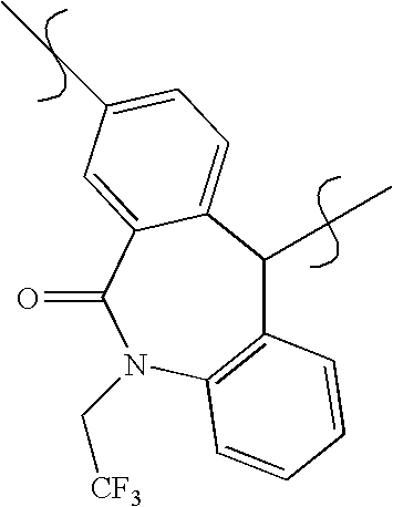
C12=C(N(C[CF3])C(=O)C3=CC(CC)=CC=C3C1CC)C=CC=C2
